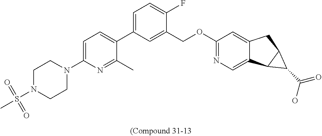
C1(C)=NC(N2CCN(S(C)(=O)=O)CC2)=CC=C1C1=CC=C(F)C(COC2=NC=C3C(=C2)CC2C3C2C(=O)O)=C1
